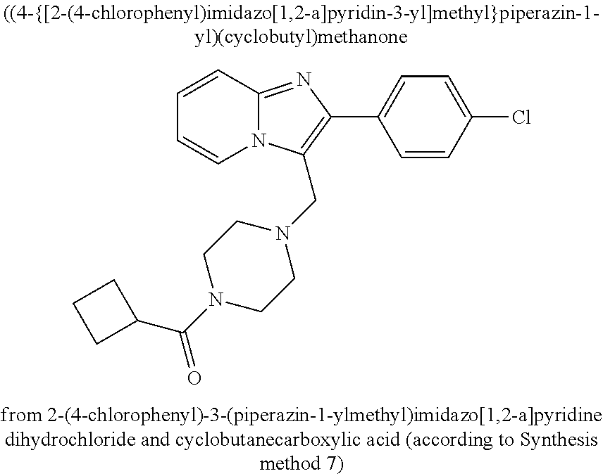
C1=CC2=NC(C3=CC=C(Cl)C=C3)=C(CN3CCN(C(=O)C4CCC4)CC3)N2C=C1
